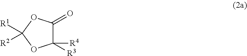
C1([R3])([R4])C(=O)OC([R1])([R2])O1
